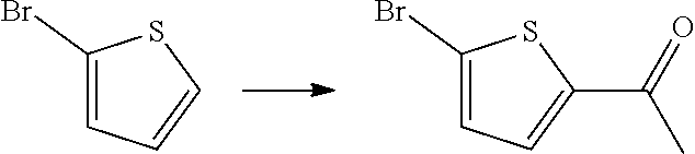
C1(Br)=CC=CS1.C1(Br)=CC=C(C(=O)C)S1
